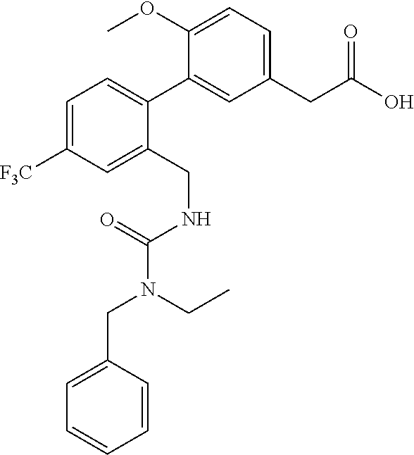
C1=C(CN(CC)C(NCC2=CC([F3C])=CC=C2C2=CC(CC(O)=O)=CC=C2OC)=O)C=CC=C1
